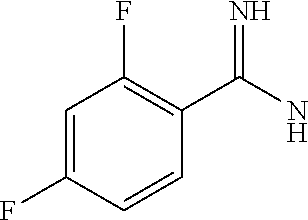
C1(C(N)=N)=C(F)C=C(F)C=C1
